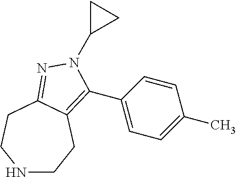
N1CCC2=C(C3=CC=C(C)C=C3)N(C3CC3)N=C2CC1
